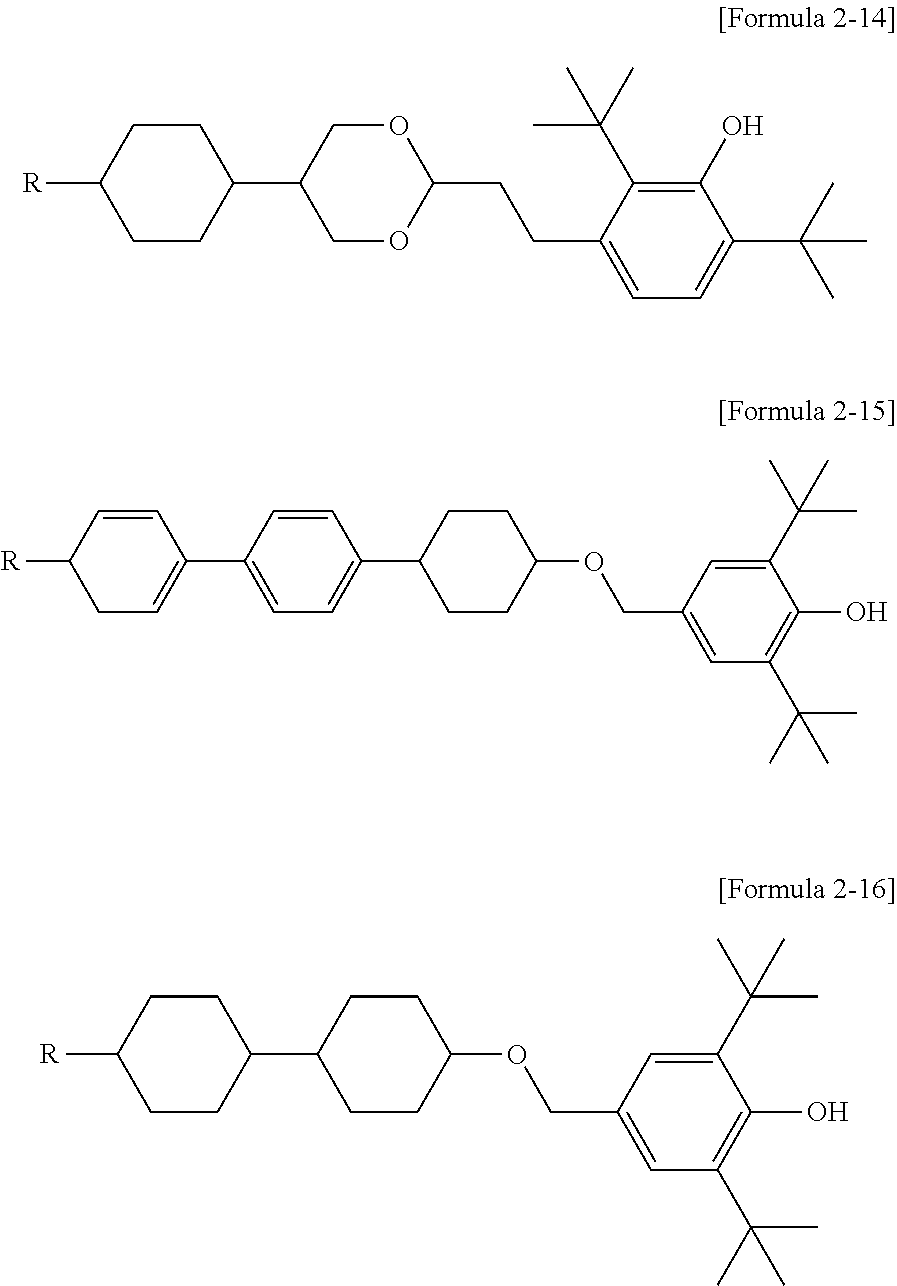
C(CC1=CC=C(C(C)(C)C)C(O)=C1C(C)(C)C)C1OCC(C2CCC([R])CC2)CO1.C1(C2=CCC([R])C=C2)=CC=C(C2CCC(OCC3=CC(C(C)(C)C)=C(O)C(C(C)(C)C)=C3)CC2)C=C1.O(CC1=CC(C(C)(C)C)=C(O)C(C(C)(C)C)=C1)C1CCC(C2CCC([R])CC2)CC1
